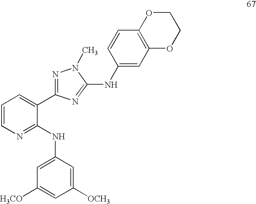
C1=C(NC2=NC=CC=C2C2=NN(C)C(NC3=CC4=C(C=C3)OCCO4)=N2)C=C([OCH3])C=C1[H3CO]
